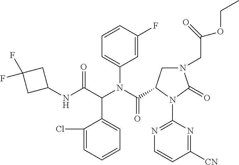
C1=CC(F)=CC(N(C(=O)C2CN(CC(OCC)=O)C(=O)N2C2=NC=CC([CN])=N2)C(C(NC2CC(F)(F)C2)=O)C2=CC=CC=C2Cl)=C1
